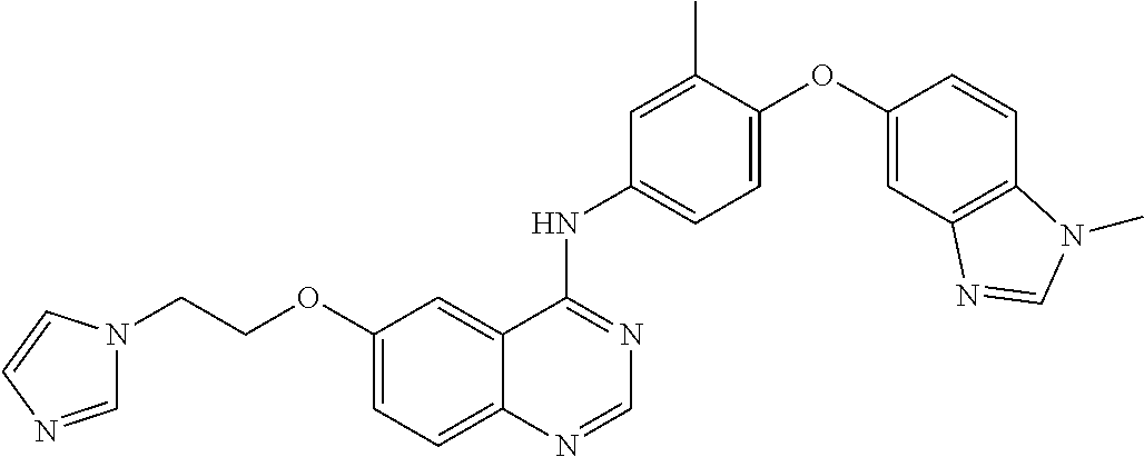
C12=CC=C(OCCN3C=NC=C3)C=C1C(NC1=CC=C(OC3=CC4=C(C=C3)N(C)C=N4)C(C)=C1)=NC=N2
